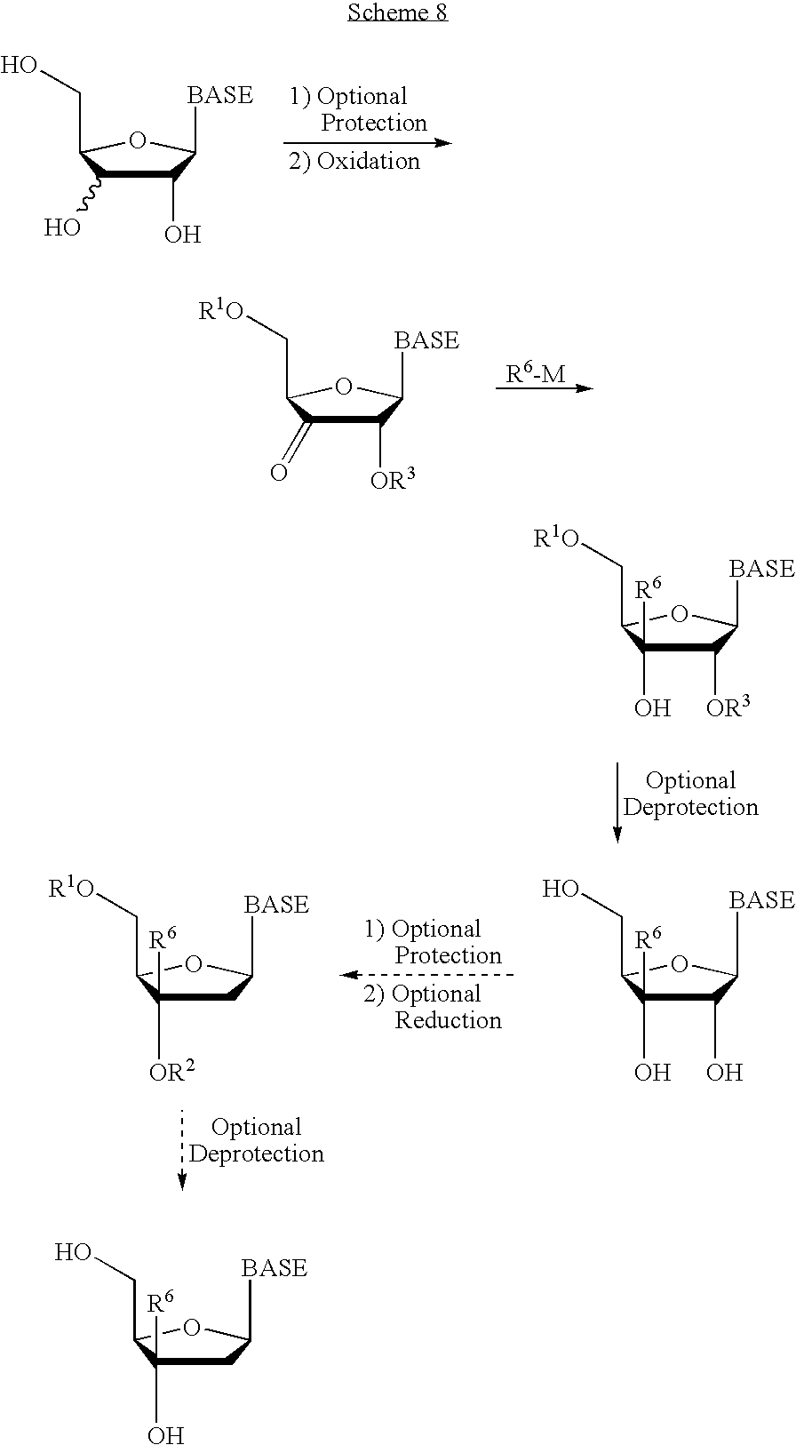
C1(O)C(O)([R6])C(CO)OC1[BASE].C1C([OR2])([R6])C(C[R1O])OC1[BASE].C1(O)C(O)C(CO)OC1[BASE].C1([OR3])C(=O)C(C[R1O])OC1[BASE].[R6-M].C1([OR3])C(O)([R6])C(C[R1O])OC1[BASE].C1C(O)([R6])C(CO)OC1[BASE]
